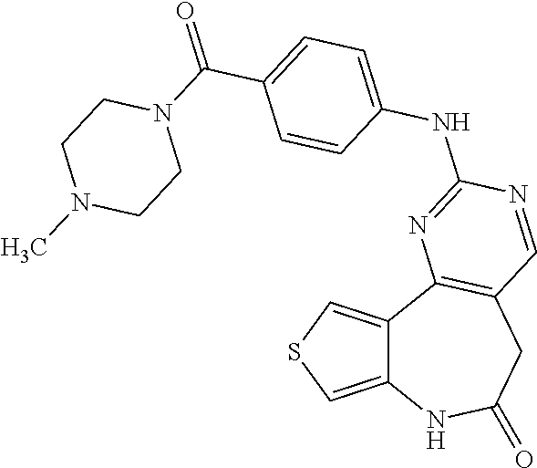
C12=CSC=C1C1=C(CC(=O)N2)C=NC(NC2=CC=C(C(N3CCN(C)CC3)=O)C=C2)=N1
